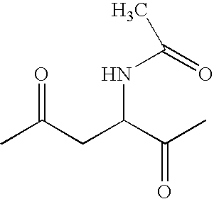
CC(CC(C(C)=O)NC(=O)C)=O
